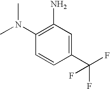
C1(N)=C(N(C)C)C=CC(C(F)(F)F)=C1
